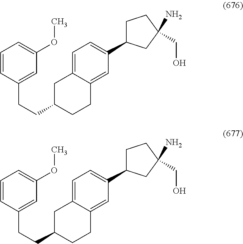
C(CC1CCC2=CC(C3CCC(N)(CO)C3)=CC=C2C1)C1=CC(OC)=CC=C1.C(CC1CCC2=CC(C3CCC(N)(CO)C3)=CC=C2C1)C1=CC(OC)=CC=C1
